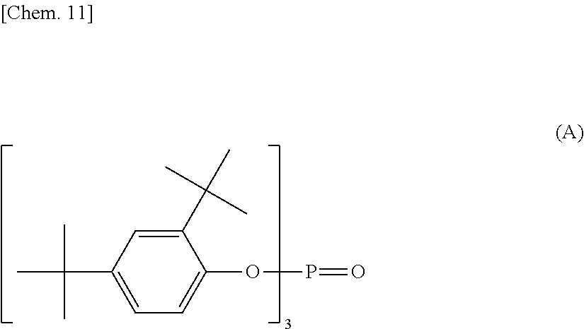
C1(C(C)(C)C)=CC=C(OP=O)C(C(C)(C)C)=C1
